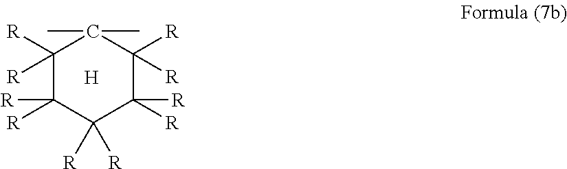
C1([R])([R])C([R])([R])C([R])([R])C([R])([R])C([R])([R])C1(C)C.[H]
